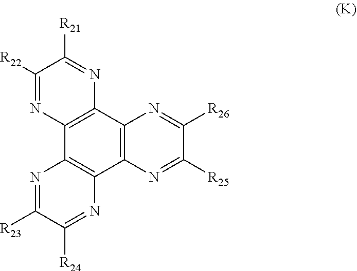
C12=C(C3=C(C4=C1N=C([R23])C([R24])=N4)N=C([R25])C([R26])=N3)N=C([R21])C([R22])=N2
